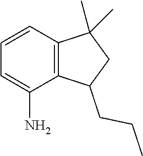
C1=CC2=C(C(N)=C1)C(CCC)CC2(C)C
